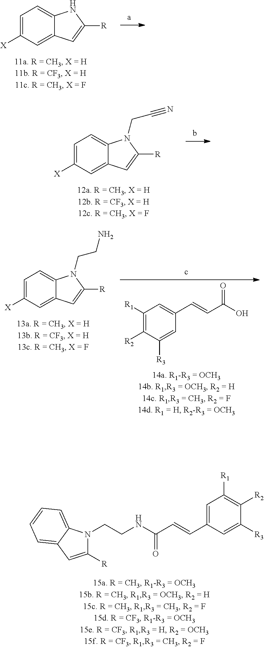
C1=C([X])C=C2C(=C1)NC([R])=C2.C1=C([X])C=C2C(=C1)N(CC#N)C([R])=C2.C1=C([X])C=C2C(=C1)N(CCN)C([R])=C2.C1([R1])=C([R2])C([R3])=CC(C=CC(O)=O)=C1.C1([R])=CC2=CC=CC=C2N1CCNC(C=CC1=CC([R1])=C([R2])C([R3])=C1)=O
